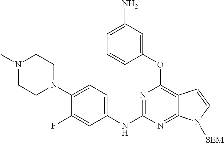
N1(C)CCN(C2=CC=C(NC3=NC(OC4=CC(N)=CC=C4)=C4C(=N3)N([SEM])C=C4)C=C2F)CC1
